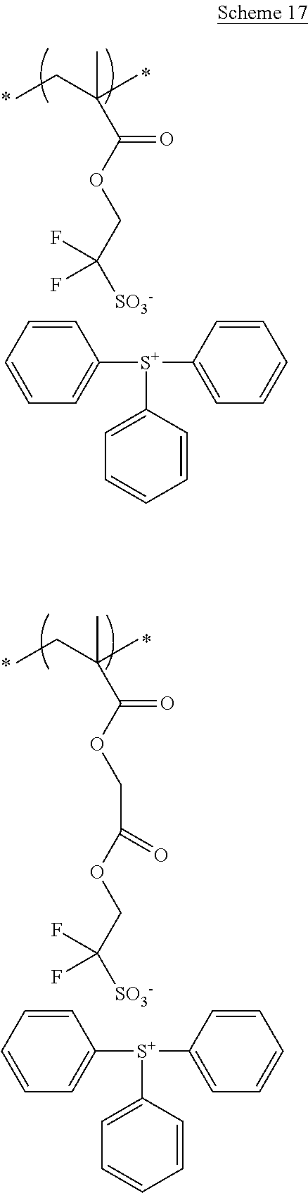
CCC(C)(C)C(OCC([SO3-])(F)F)=O.C1([S+](C2=CC=CC=C2)C2=CC=CC=C2)=CC=CC=C1.CCC(C)(C)C(OCC(=O)OCC([SO3-])(F)F)=O.C1([S+](C2=CC=CC=C2)C2=CC=CC=C2)=CC=CC=C1
